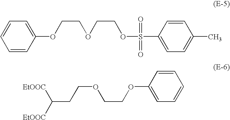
C1=CC(OCCOCCOS(C2=CC=C(C)C=C2)(=O)=O)=CC=C1.C(CCOCCOC1=CC=CC=C1)([EtOOC])[EtOOC]
